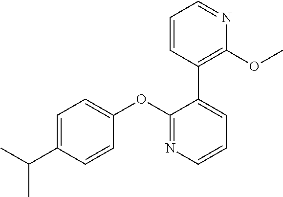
C1=C(C(C)C)C=CC(OC2=NC=CC=C2C2=C(OC)N=CC=C2)=C1
